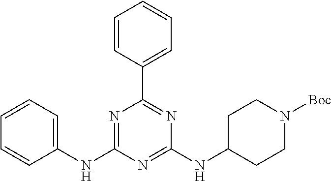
C1(NC2=CC=CC=C2)=NC(C2=CC=CC=C2)=NC(NC2CCN([Boc])CC2)=N1
